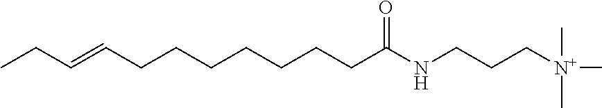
CCC=CCCCCCCCC(NCCC[N+](C)(C)C)=O
